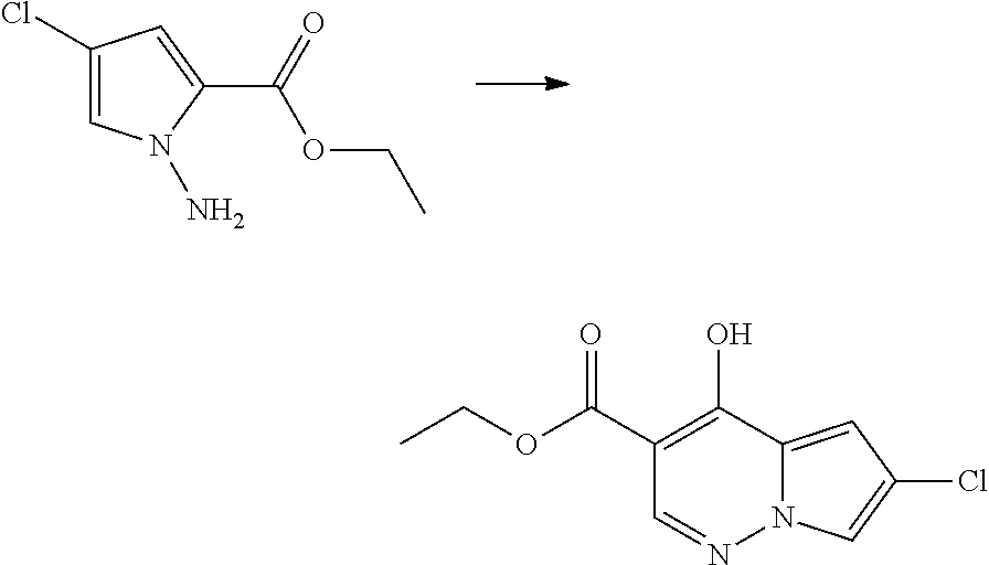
C1(Cl)=CN(N)C(C(=O)OCC)=C1.C12=CC(Cl)=CN1N=CC(C(OCC)=O)=C2O
